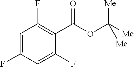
C1=C(F)C=C(F)C(C(OC([Me])([Me])[Me])=O)=C1F
